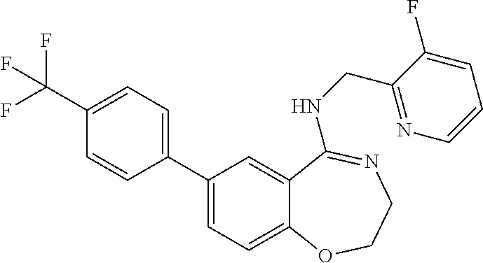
C1(C2=CC=C3C(=C2)C(NCC2=NC=CC=C2F)=NCCO3)=CC=C(C(F)(F)F)C=C1
